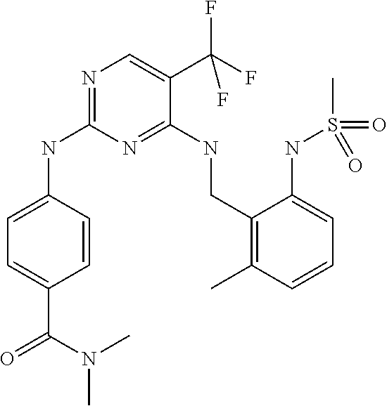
C1=C(NC2=NC=C(C(F)(F)F)C(NCC3=C(C)C=CC=C3NS(C)(=O)=O)=N2)C=CC(C(=O)N(C)C)=C1
